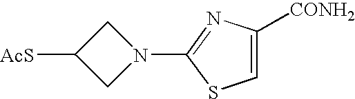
[AcS]C1CN(C2=NC([CONH2])=CS2)C1
